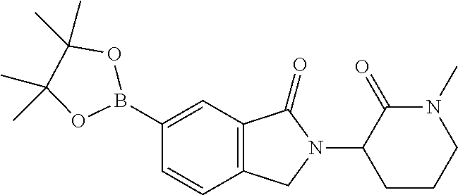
C1(B2OC(C)(C)C(C)(C)O2)=CC2=C(C=C1)CN(C1CCCN(C)C1=O)C2=O
